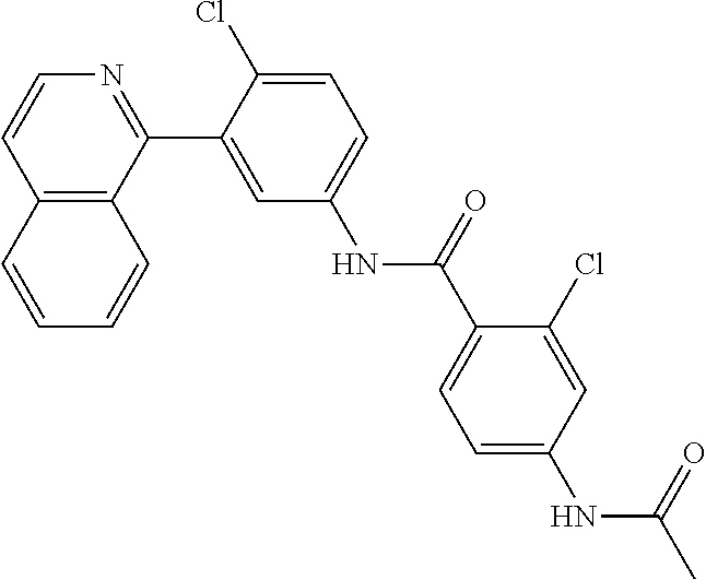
C12=C(C(C3=CC(NC(C4=CC=C(NC(C)=O)C=C4Cl)=O)=CC=C3Cl)=NC=C1)C=CC=C2
